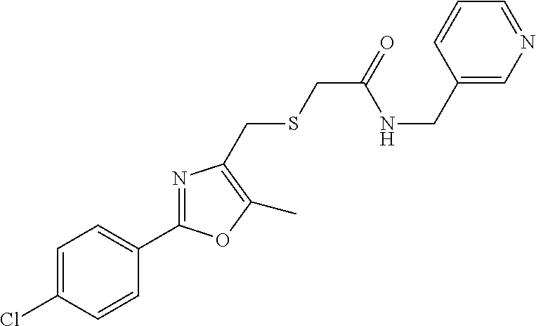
C1=C(Cl)C=CC(C2=NC(CSCC(=O)NCC3=CN=CC=C3)=C(C)O2)=C1
